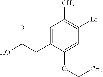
C1=C(CC(=O)O)C(OCC)=CC(Br)=C1C
